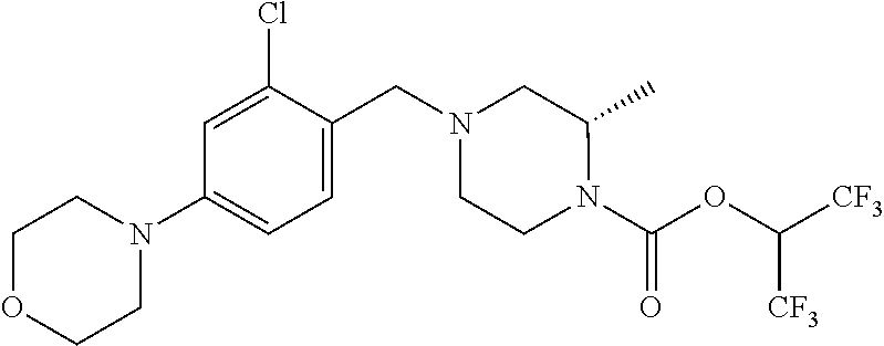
N1(C(OC([CF3])[CF3])=O)CCN(CC2=CC=C(N3CCOCC3)C=C2Cl)CC1C
